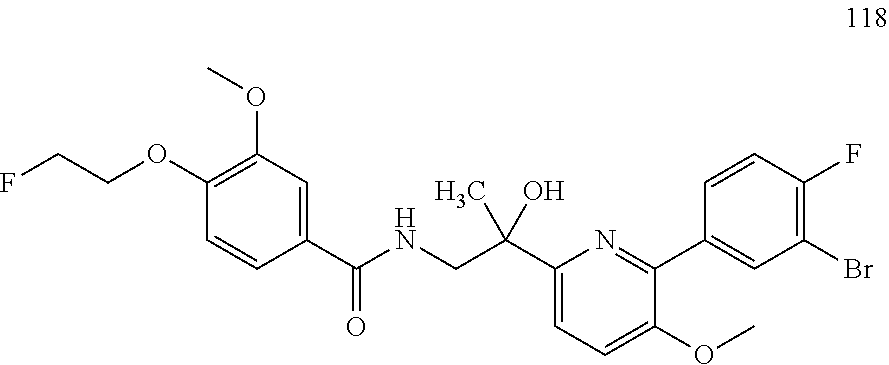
C1=CC(C(NCC(C2=CC=C(OC)C(C3=CC(Br)=C(F)C=C3)=N2)(C)O)=O)=CC(OC)=C1OCCF
